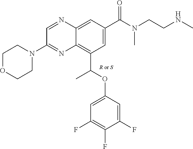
C1=NC2=CC(C(N(CCNC)C)=O)=CC(C(OC3=CC(F)=C(F)C(F)=C3)C)=C2N=C1N1CCOCC1.[R or S]
